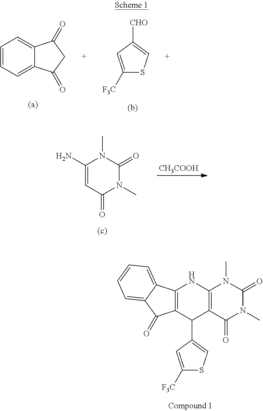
[CH3COOH].C1(N)=CC(=O)N(C)C(=O)N1C.C1=CC=C2C(=C1)C(=O)CC2=O.C1([F3C])=CC([CHO])=CS1.C12=C(C(=O)N(C)C(=O)N1C)C(C1=CSC([F3C])=C1)C1=C(N2)C2=CC=CC=C2C1=O
